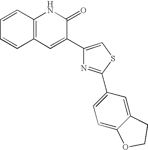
C12=C(C=C(C3=CSC(C4=CC=C5C(=C4)CCO5)=N3)C(=O)N1)C=CC=C2
